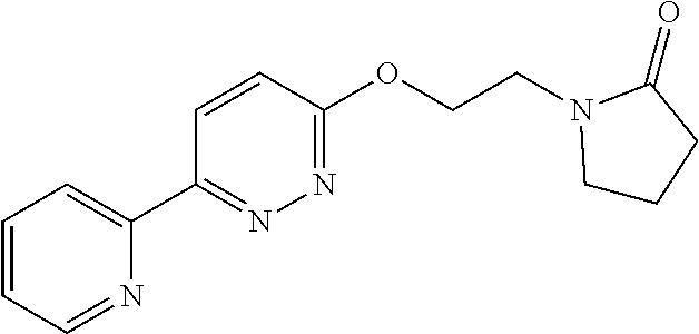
C1=CC=NC(C2=NN=C(OCCN3CCCC3=O)C=C2)=C1
